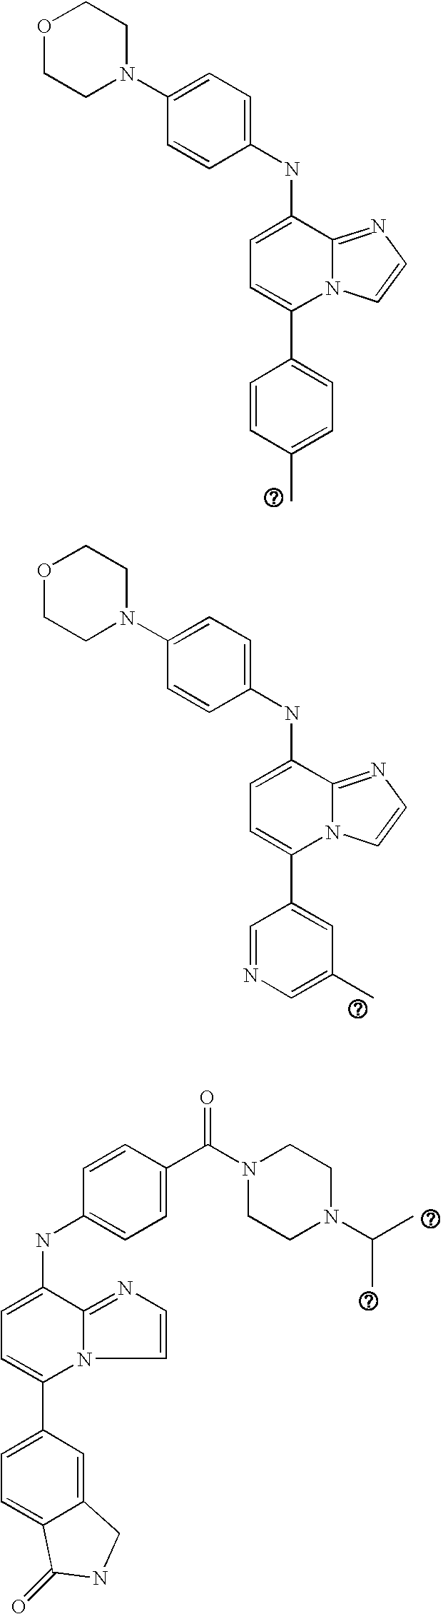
C1=C(NC2=CC=C(N3CCOCC3)C=C2)C2=NC=CN2C(C2=CC=C(C)C=C2)=C1.C1=C(NC2=CC=C(N3CCOCC3)C=C2)C2=NC=CN2C(C2=CC(C)=CN=C2)=C1.C1=C(NC2=CC=C(C(N3CCN(C(C)C)CC3)=O)C=C2)C2=NC=CN2C(C2=CC=C3C(=C2)CNC3=O)=C1
